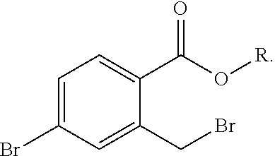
BrC1=CC=C(C(O[R])=O)C(CBr)=C1
